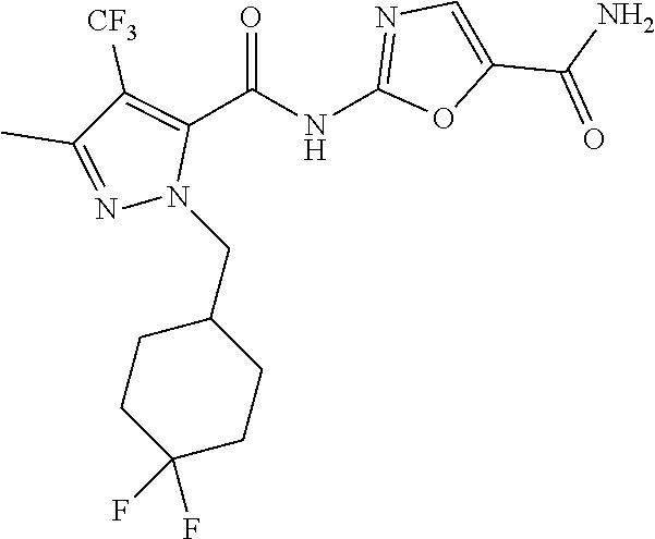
O1C(C(N)=O)=CN=C1NC(=O)C1=C([CF3])C(C)=NN1CC1CCC(F)(F)CC1
